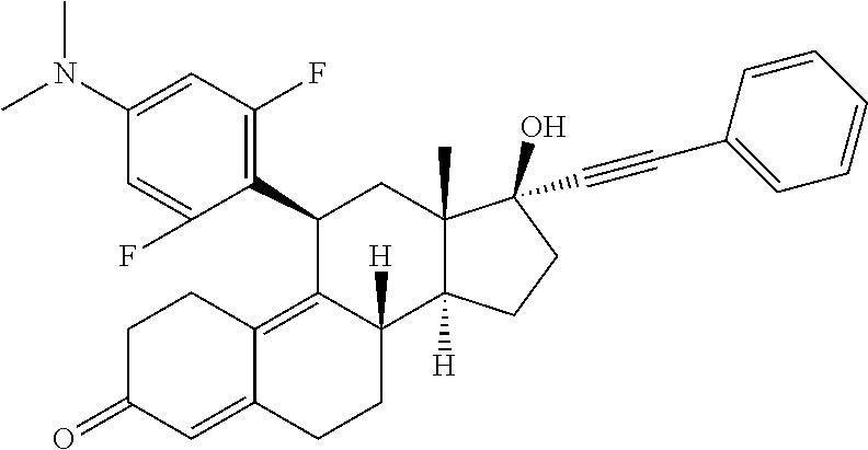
C1(C2=C(F)C=C(N(C)C)C=C2F)C2=C3C(=CC(=O)CC3)CCC2([H])C2([H])C(C)(C1)C(C#CC1=CC=CC=C1)(O)CC2
